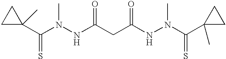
C(N(NC(CC(NN(C(C1(C)CC1)=S)C)=O)=O)C)(C1(C)CC1)=S
